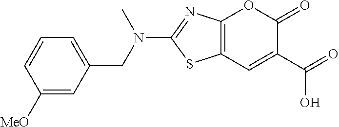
C12=C(C=C(C(=O)O)C(=O)O1)SC(N(CC1=CC=CC([MeO])=C1)C)=N2
